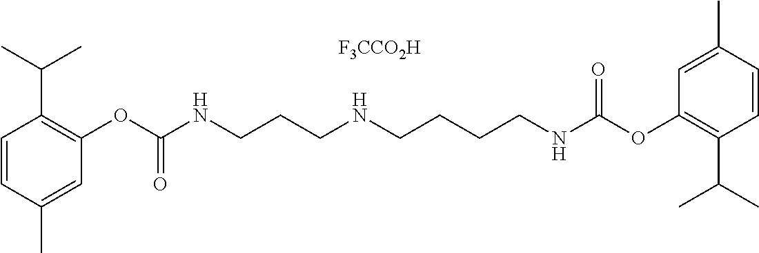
C1=CC(C)=CC(OC(NCCCNCCCCNC(OC2=C(C(C)C)C=CC(C)=C2)=O)=O)=C1C(C)C.[F3CCO2H]
